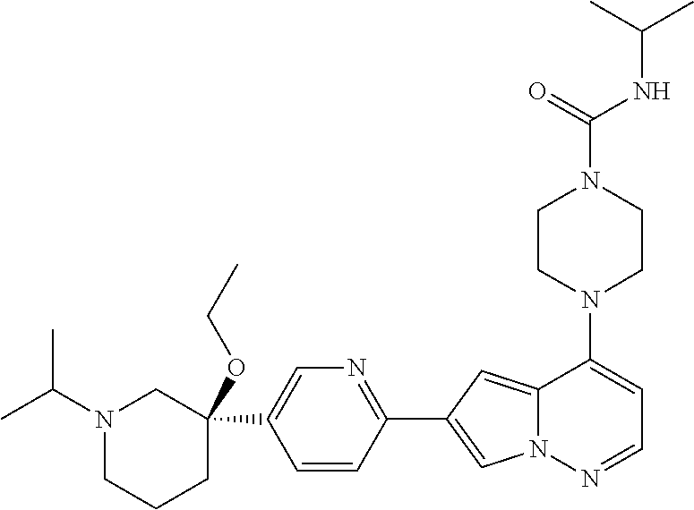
N1(C2=CC=NN3C2=CC(C2=NC=C(C4(OCC)CN(C(C)C)CCC4)C=C2)=C3)CCN(C(NC(C)C)=O)CC1
